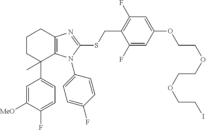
C1=C(F)C([MeO])=CC(C2(C)C3=C(N=C(SCC4=C(F)C=C(OCCOCCOCCI)C=C4F)N3C3=CC=C(F)C=C3)CCC2)=C1
